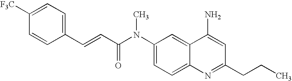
C1=CC(C=CC(N(C2=CC=C3C(=C2)C(N)=CC(CCC)=N3)C)=O)=CC=C1[F3C]
